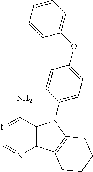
C12=C(C(N)=NC=N1)N(C1=CC=C(OC3=CC=CC=C3)C=C1)C1=C2CCCC1
